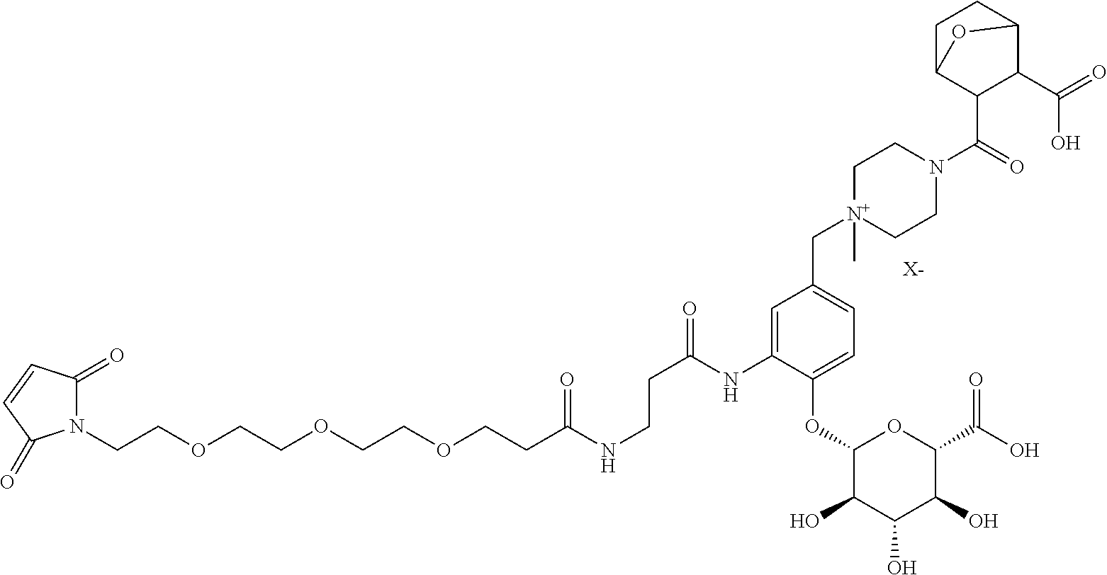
N1(CCOCCOCCOCCC(NCCC(=O)NC2=CC(C[N+]3(C)CCN(C(=O)C4C(C(=O)O)C5CCC4O5)CC3)=CC=C2OC2C(O)C(O)C(O)C(C(O)=O)O2)=O)C(=O)C=CC1=O.[X-]
